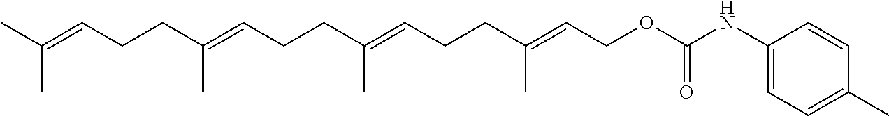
CC(=CCCC(=CCCC(=CCCC(=CCOC(NC1=CC=C(C)C=C1)=O)C)C)C)C
